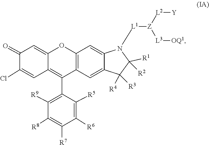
C1=C(Cl)C(=O)C=C2C1=C(C1=C([R9])C([R8])=C([R7])C([R6])=C1[R5])C1=C(O2)C=C2C(=C1)C([R3])([R4])C([R1])([R2])N2[L1][Z]([L3][OQ1])[L2][Y]
